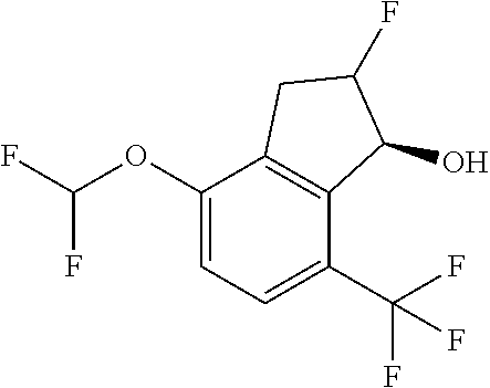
C1(OC(F)F)=CC=C(C(F)(F)F)C2=C1CC(F)C2O
